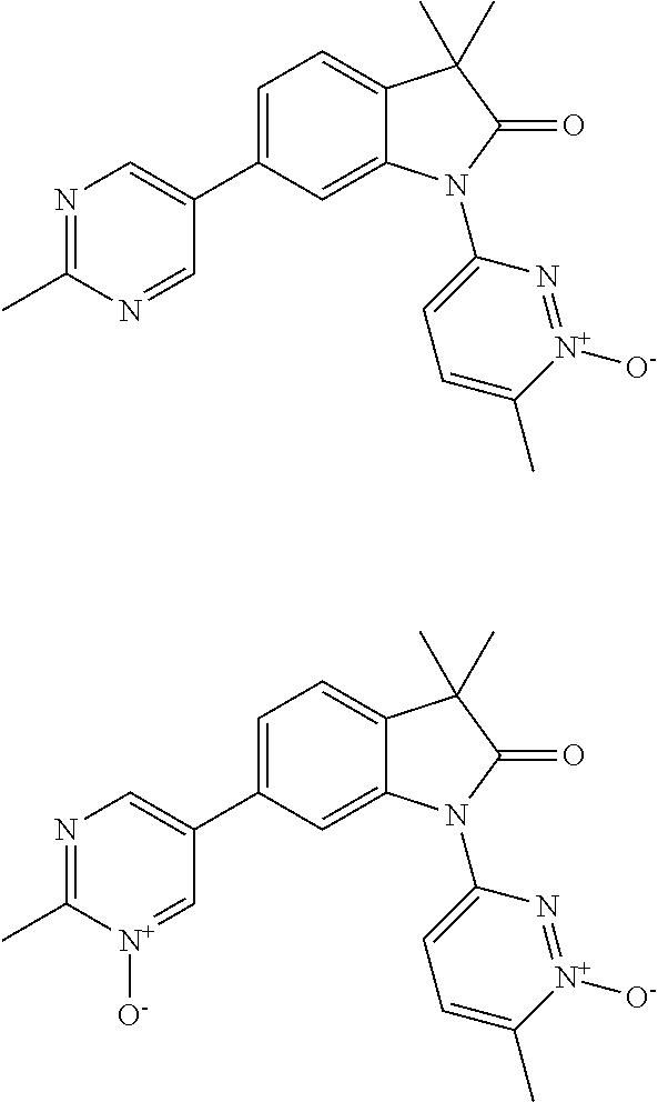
N1=C(C)N=CC(C2=CC=C3C(=C2)N(C2=CC=C(C)[N+]([O-])=N2)C(=O)C3(C)C)=C1.N1=C(C)[N+]([O-])=CC(C2=CC=C3C(=C2)N(C2=CC=C(C)[N+]([O-])=N2)C(=O)C3(C)C)=C1
